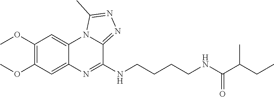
C1(OC)=C(OC)C=C2C(=C1)N1C(=NN=C1C)C(NCCCCNC(C(CC)C)=O)=N2
